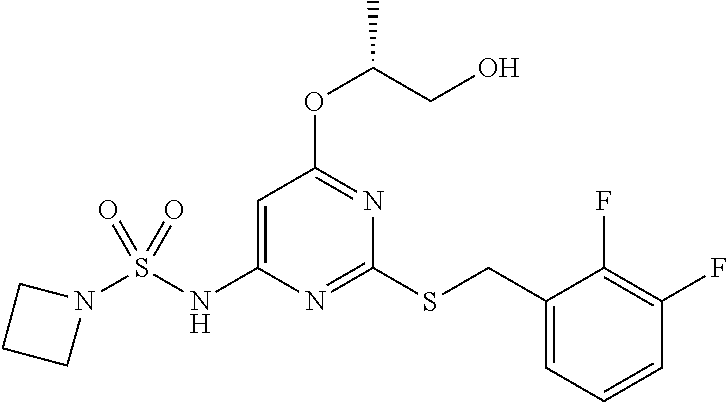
C1=C(NS(N2CCC2)(=O)=O)N=C(SCC2=CC=CC(F)=C2F)N=C1OC(CO)C
